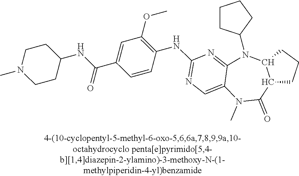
C1CC(N2C3=NC(NC4=C(OC)C=C(C(NC5CCN(C)CC5)=O)C=C4)=NC=C3N(C)C(=O)C3C2CCC3)CC1
